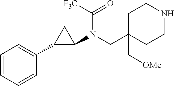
C1C(C[OMe])(CN(C2CC2C2=CC=CC=C2)C([F3C])=O)CCNC1
